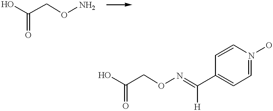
OC(CON)=O.OC(CON=C(C1=CC=N(O)C=C1)[H])=O
